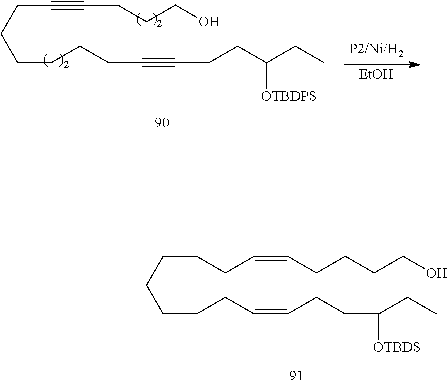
C(CCC=CCCCCO)CCCCC=CCCC(CC)[OTBDS].C(C#CCCCO)CCCCCC#CCCC(CC)[OTBDPS].[EtOH]
